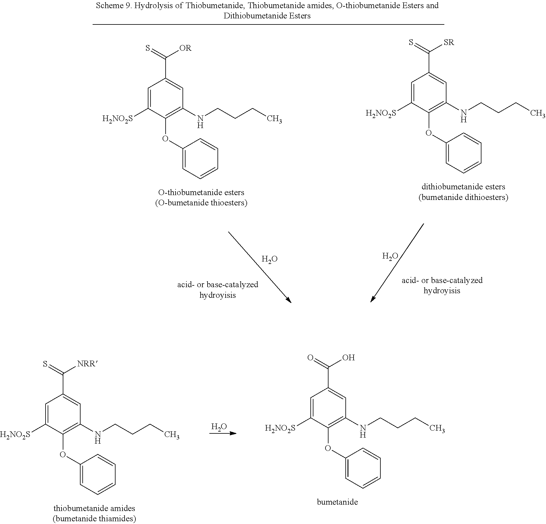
C1=C([H2NO2S])C(OC2=CC=CC=C2)=C(NCCCC)C=C1C(=O)O.C1=C([H2NO2S])C(OC2=CC=CC=C2)=C(NCCCC)C=C1C(=S)[NRR].O.C1=C([H2NO2S])C(OC2=CC=CC=C2)=C(NCCCC)C=C1C(=S)[OR].C1=C([H2NO2S])C(OC2=CC=CC=C2)=C(NCCCC)C=C1C(=S)[SR].O.O
